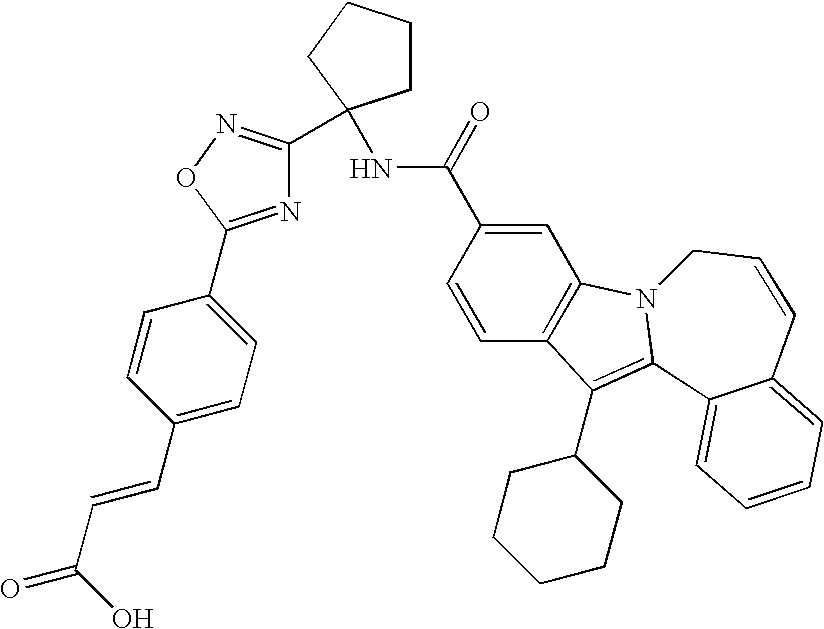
C1=C(C(NC2(C3=NOC(C4=CC=C(C=CC(O)=O)C=C4)=N3)CCCC2)=O)C=CC2=C1N1C(=C2C2CCCCC2)C2=CC=CC=C2C=CC1
